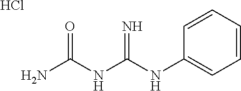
C1(NC(NC(N)=O)=N)=CC=CC=C1.Cl
